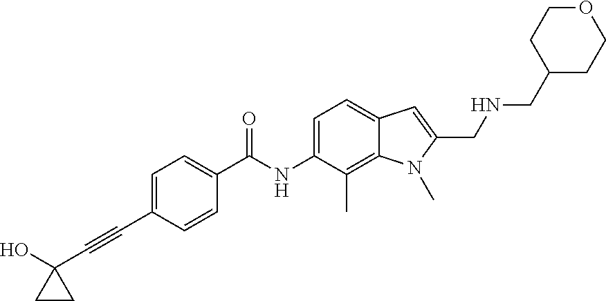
C1=C(C#CC2(O)CC2)C=CC(C(NC2=CC=C3C(=C2C)N(C)C(CNCC2CCOCC2)=C3)=O)=C1
